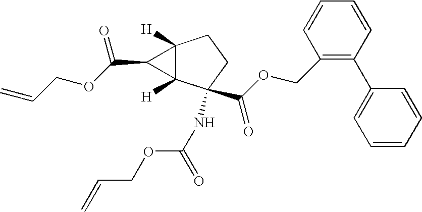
C12([H])C([H])(C(NC(=O)OCC=C)(C(OCC3=C(C4=CC=CC=C4)C=CC=C3)=O)CC1)C2C(OCC=C)=O
